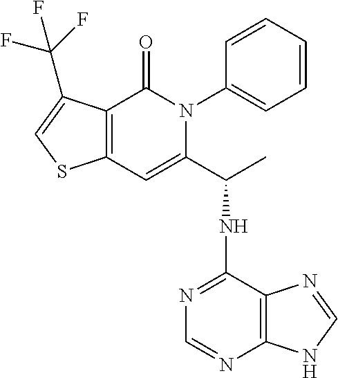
C12=C(C(=O)N(C3=CC=CC=C3)C(C(C)NC3=NC=NC4=C3N=CN4)=C1)C(C(F)(F)F)=CS2
